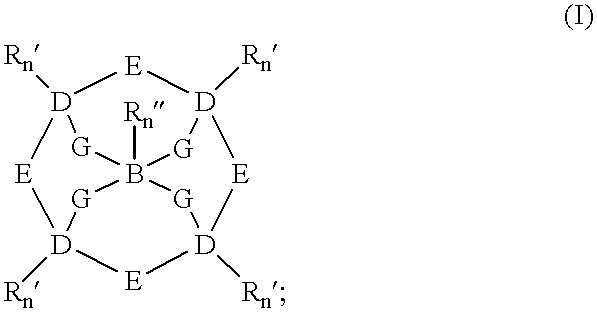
[D]12([Rn])[E][D]3([Rn])[E][D]4([Rn])[E][D]([Rn])([E]1)[G]B([Rn])([G]2)([G]4)[G]3
